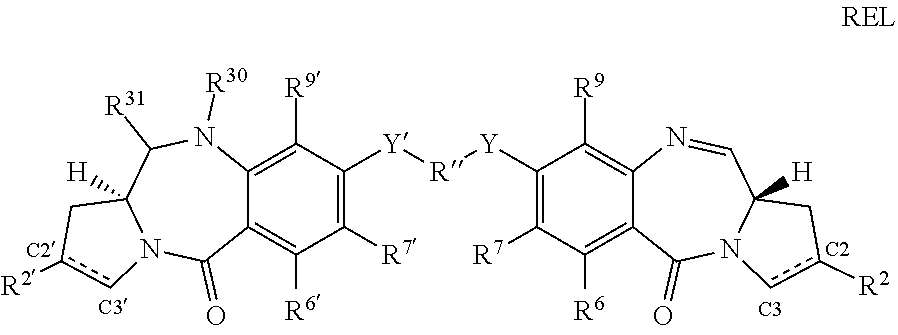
C1([R7])=C([Y][R][Y]C2=C([R7])C([R6])=C3C(=C2[R9])N=CC2([H])N(C3=O)cc([R2])C2)C([R9])=C2C(=C1[R6])C(=O)N1C([H])(C([R31])N2[R30])Cc([R2])c1
